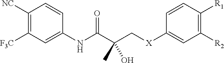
C1([NC])=C([F3C])C=C(NC(C(C[X]C2=CC([R2])=C([R1])C=C2)(C)O)=O)C=C1
